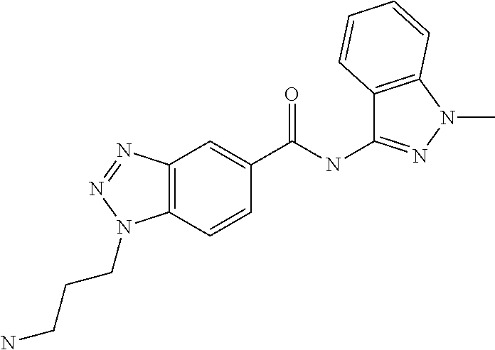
C12=C(N(CCCN)N=N1)C=CC(C(NC1=NN(C)C3=C1C=CC=C3)=O)=C2
